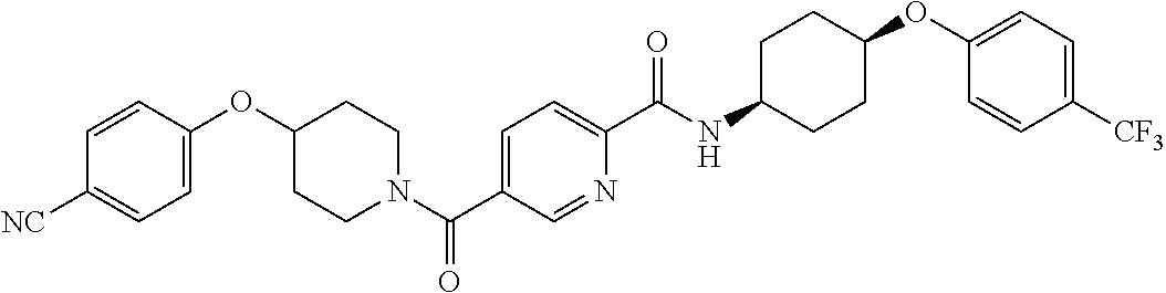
C1=CC(OC2CCN(C(C3=CC=C(C(NC4CCC(OC5=CC=C([CF3])C=C5)CC4)=O)N=C3)=O)CC2)=CC=C1[NC]
